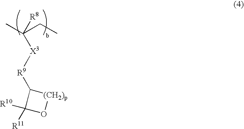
CC(CC)([R8])[X3][R9]C1C([R10])([R11])O[(CH2)p]1
